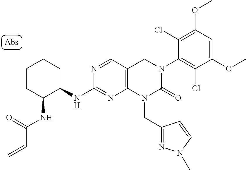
C1(NC2C(NC(=O)C=C)CCCC2)=NC2=C(C=N1)CN(C1=C(Cl)C(OC)=CC(OC)=C1Cl)C(=O)N2CC1=NN(C)C=C1
